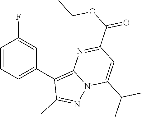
C1=CC=C(C2=C3N(N=C2C)C(C(C)C)=CC(C(OCC)=O)=N3)C=C1F
